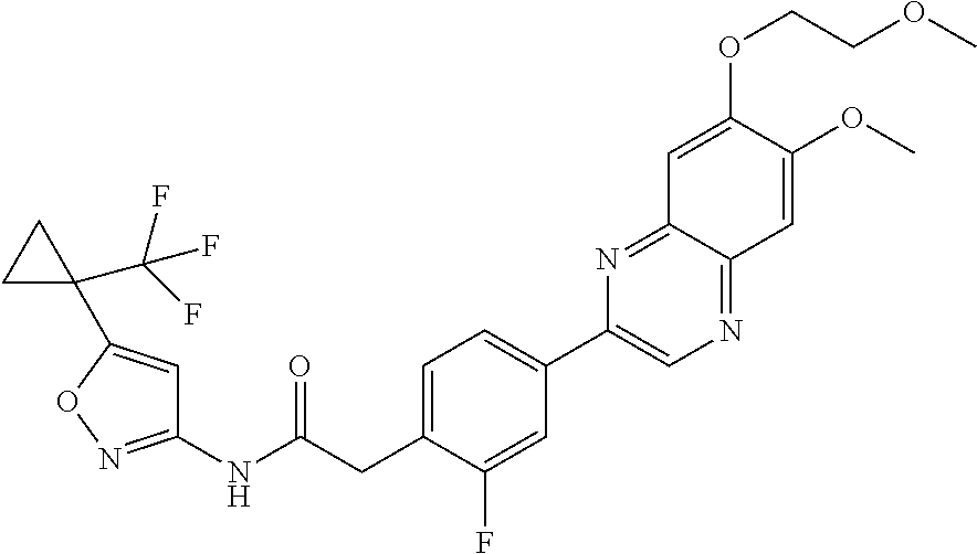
C1=C(CC(NC2=NOC(C3(C(F)(F)F)CC3)=C2)=O)C(F)=CC(C2=CN=C3C(=N2)C=C(OCCOC)C(OC)=C3)=C1
